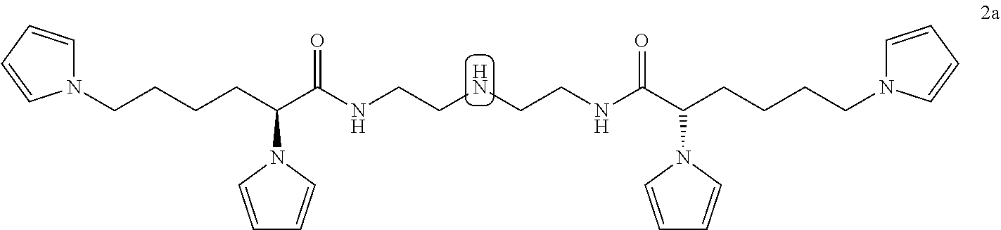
C1=CN(C(CCCCN2C=CC=C2)C(NCCNCCNC(C(N2C=CC=C2)CCCCN2C=CC=C2)=O)=O)C=C1
